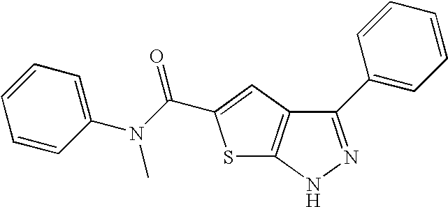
N1N=C(C2=CC=CC=C2)C2=C1SC(C(N(C1=CC=CC=C1)C)=O)=C2
